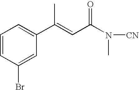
C1=CC(Br)=CC(C(=CC(N(C)[CN])=O)C)=C1
